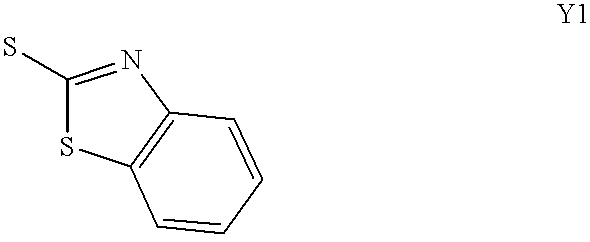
SC1=NC2=C(S1)C=CC=C2
